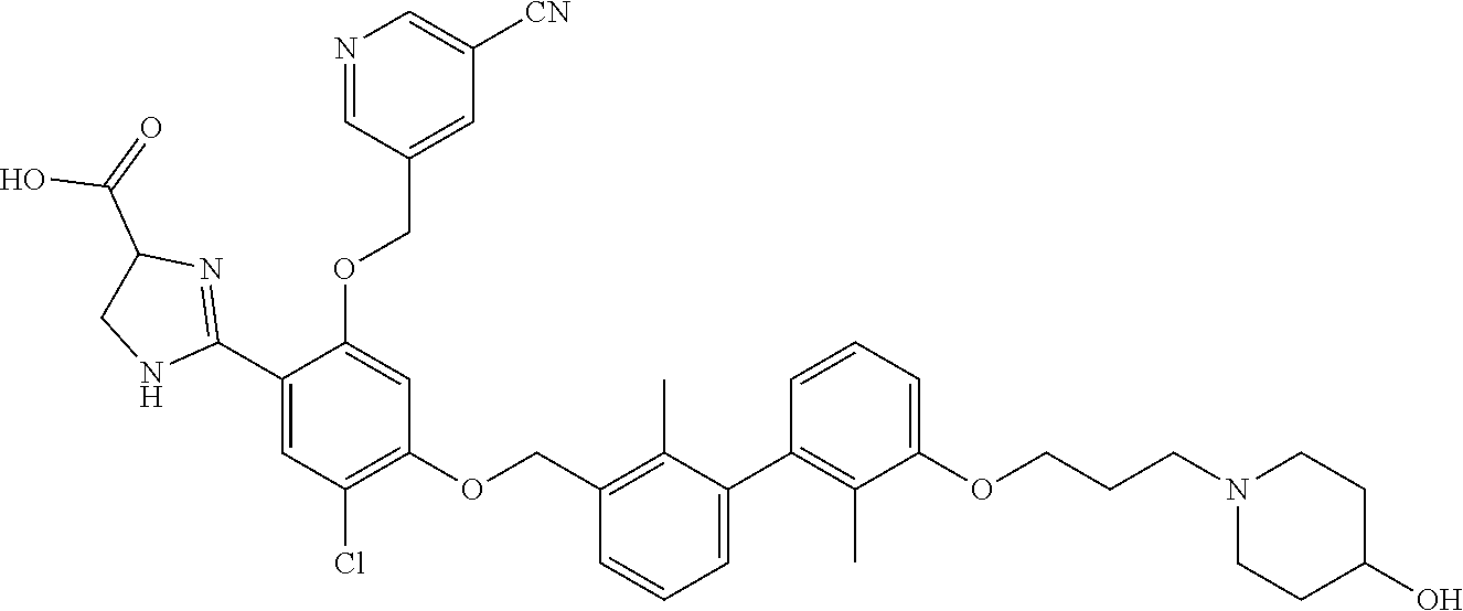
C1=CC=C(OCCCN2CCC(O)CC2)C(C)=C1C1=CC=CC(COC2=C(Cl)C=C(C3=NC(C(O)=O)CN3)C(OCC3=CC([CN])=CN=C3)=C2)=C1C
